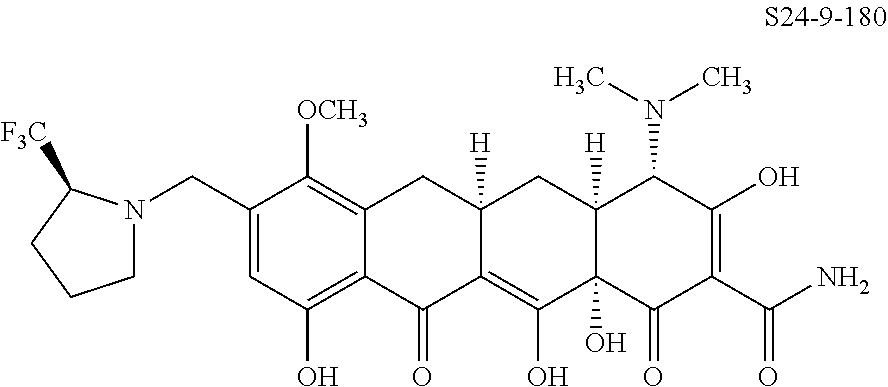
C1=C(CN2CCCC2[F3C])C([OCH3])=C2C(=C1O)C(=O)C1=C(O)C3(O)C([H])(CC1([H])C2)C(N(C)C)C(O)=C(C(N)=O)C3=O
